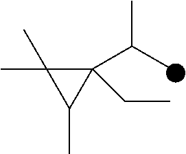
C1(C(C)C)(CC)C(C)(C)C1C
